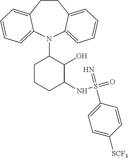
C1CC2=CC=CC=C2N(C2CCCC(NS(=O)(=N)C3=CC=C([SCF3])C=C3)C2O)C2=CC=CC=C12
